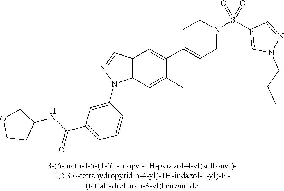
C12=C(C=C(C)C(C3=CCN(S(C4=CN(CCC)N=C4)(=O)=O)CC3)=C1)N(C1=CC(C(NC3COCC3)=O)=CC=C1)N=C2
